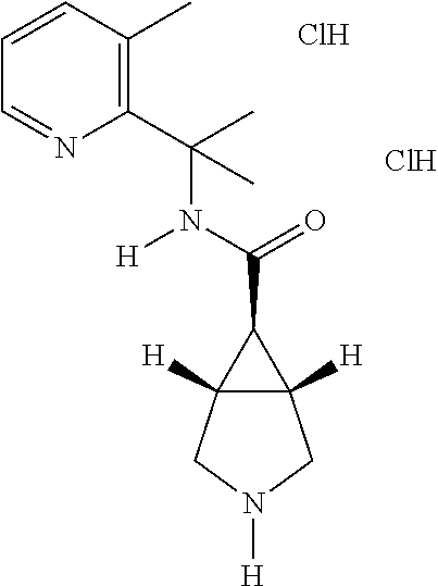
Cl.C(C1C2([H])C1([H])CN([H])C2)(=O)N([H])C(C)(C)C1=C(C)C=CC=N1.Cl
